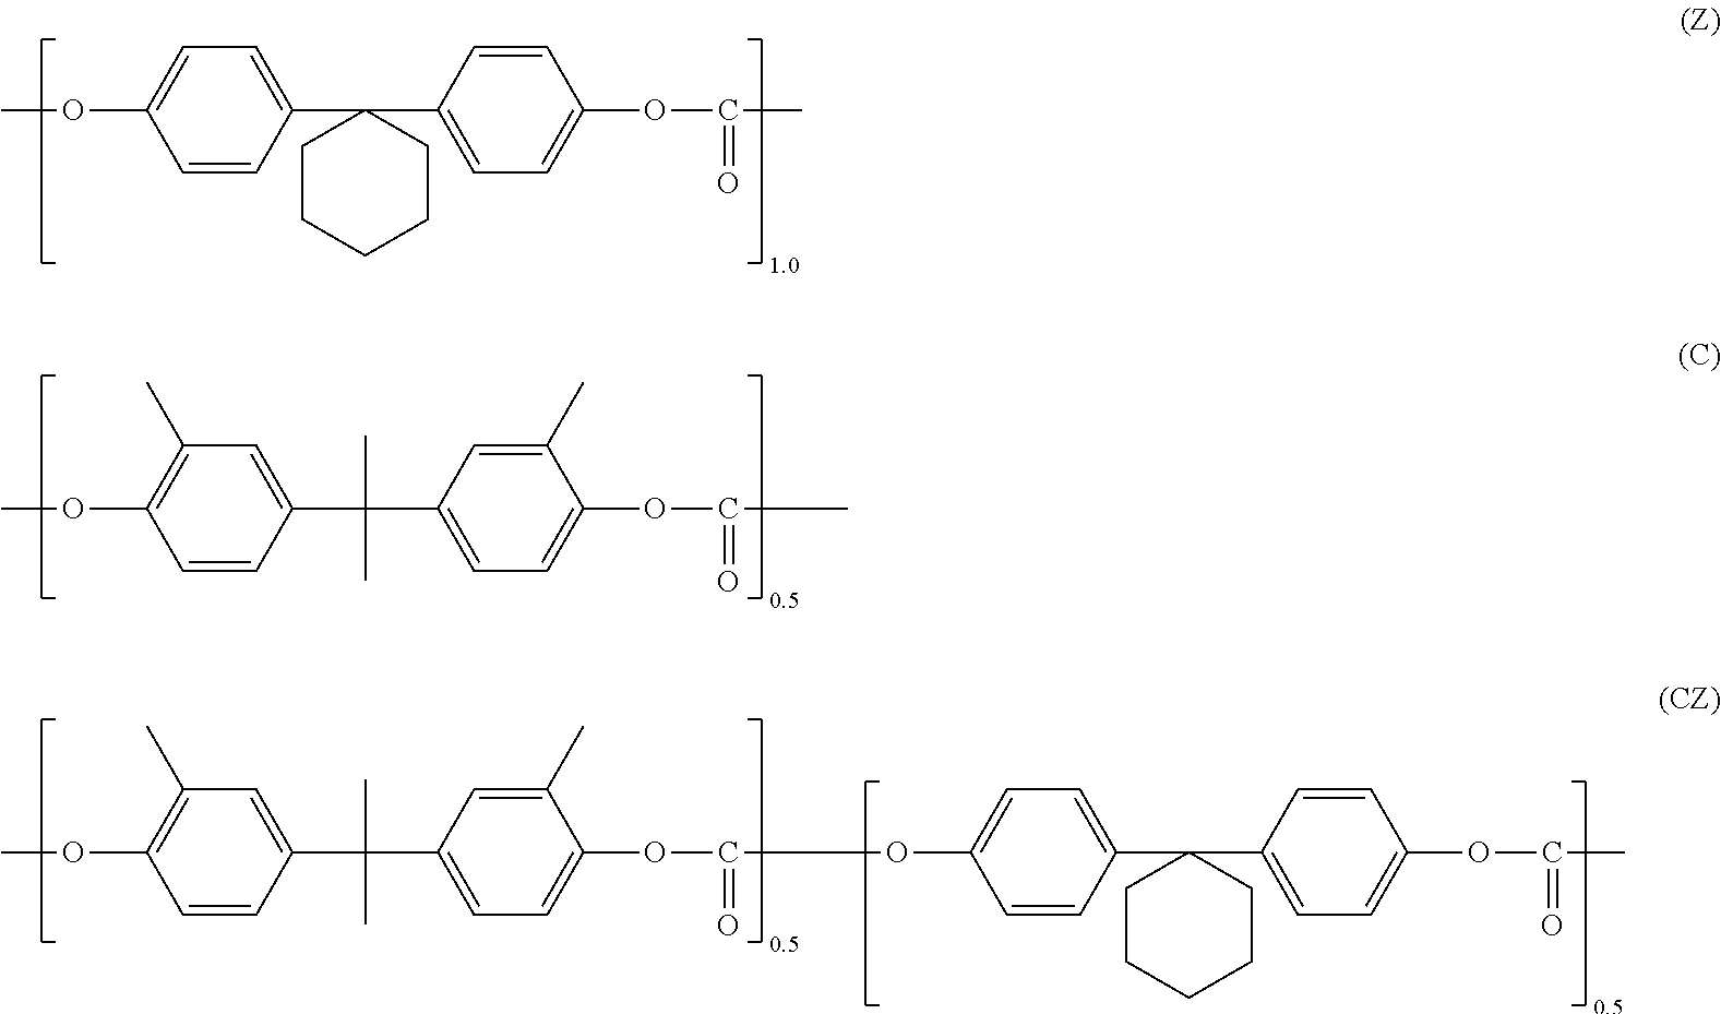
C1=CC(C2(C3=CC=C(OC(=O)C)C=C3)CCCCC2)=CC=C1OC.C1=CC(C(C2=CC=C(OC(=O)OC3=CC=C(C4(C5=CC=C(OC(=O)C)C=C5)CCCCC4)C=C3)C(C)=C2)(C)C)=CC(C)=C1OC.C1=CC(C(C2=CC=C(OC(=O)C)C(C)=C2)(C)C)=CC(C)=C1OC
